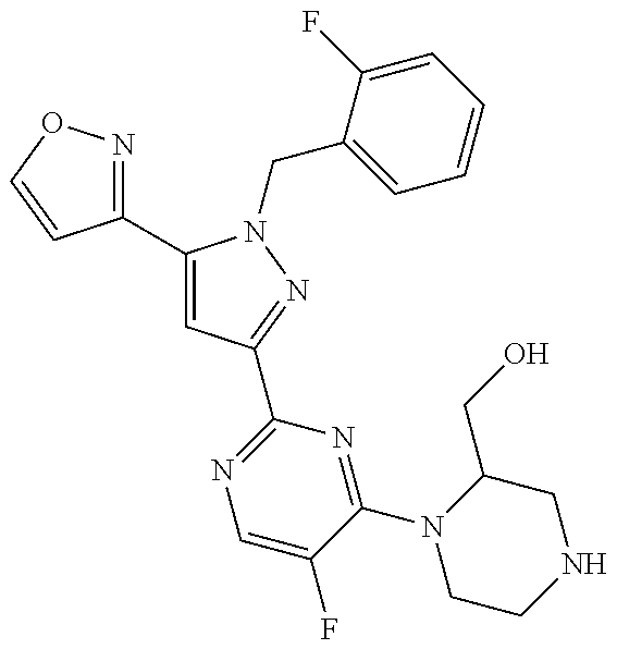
C1(C2=CC(C3=NC=C(F)C(N4CCNCC4CO)=N3)=NN2CC2=CC=CC=C2F)=NOC=C1
